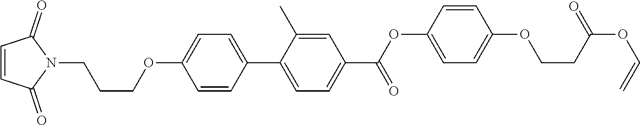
C1=CC(C2=CC=C(C(=O)OC3=CC=C(OCCC(OC=C)=O)C=C3)C=C2C)=CC=C1OCCCN1C(=O)C=CC1=O
